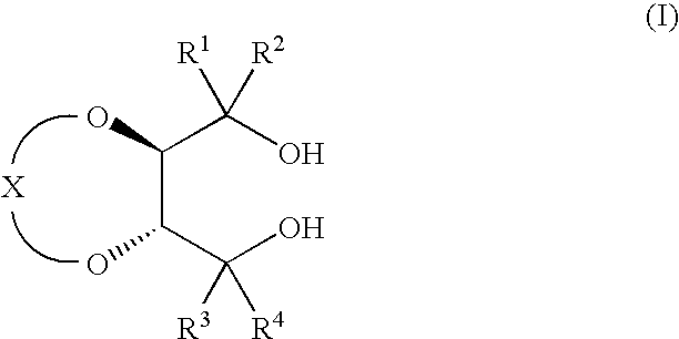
C(C(C(O)([R3])[R4])O)(C(O)([R2])[R1])O
